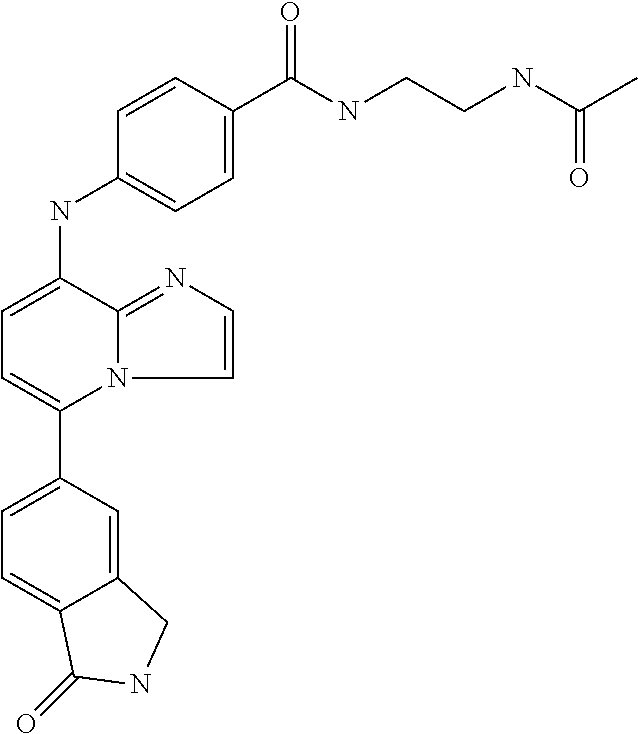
C1(C2=CC=C(NC3=CC=C(C(NCCNC(C)=O)=O)C=C3)C3=NC=CN23)=CC=C2C(=C1)CNC2=O
